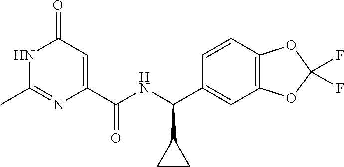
N1C(C)=NC(C(NC(C2=CC3=C(C=C2)OC(F)(F)O3)C2CC2)=O)=CC1=O
